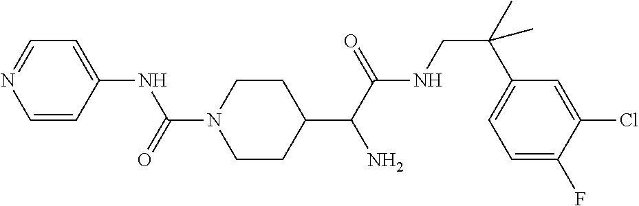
C1(C(C(NCC(C2=CC=C(F)C(Cl)=C2)(C)C)=O)N)CCN(C(=O)NC2=CC=NC=C2)CC1
